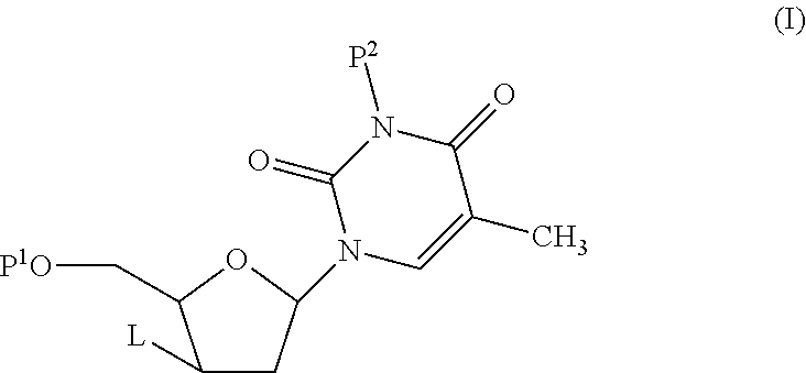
C1([L])CC(N2C=C(C)C(=O)N([P2])C2=O)OC1C[P1O]
